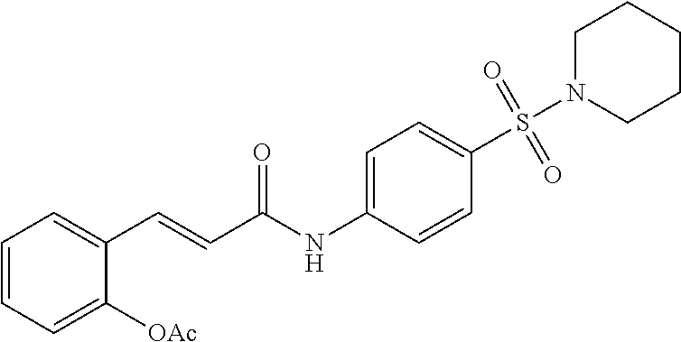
C1=CC=C([OAc])C(C=CC(NC2=CC=C(S(=O)(=O)N3CCCCC3)C=C2)=O)=C1
